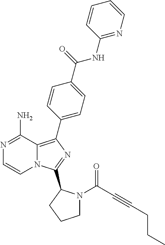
C1=CC(NC(=O)C2=CC=C(C3=C4N(C=CN=C4N)C(C4N(C(C#CCCC)=O)CCC4)=N3)C=C2)=NC=C1
